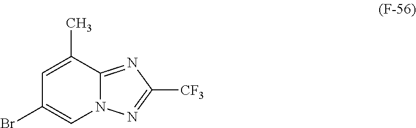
C1=C(C)C2=NC([CF3])=NN2C=C1Br
